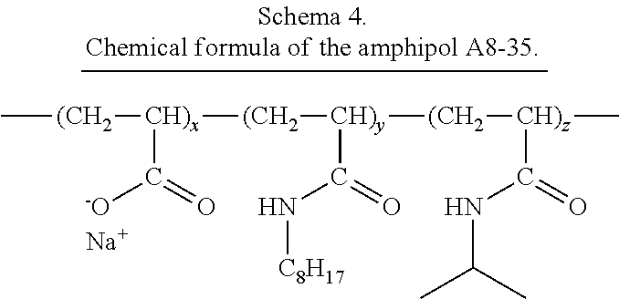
C[(CH2][CH)x]([(CH2][CH)y]([(CH2][CH)z](C)C(NC(C)C)=O)C(=O)N[C8H17])C(=O)[-O].[Na]
